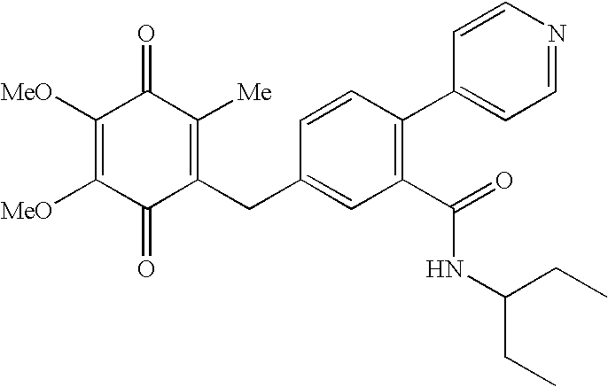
C1(=O)C(CC2=CC(C(NC(CC)CC)=O)=C(C3=CC=NC=C3)C=C2)=C([Me])C(=O)C([MeO])=C1[MeO]
